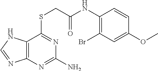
C12=C(N=C(N)N=C1SCC(NC1=C(Br)C=C(OC)C=C1)=O)N=CN2
